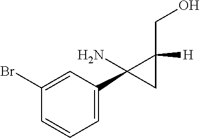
C1=C(C2(N)C([H])(CO)C2)C=C(Br)C=C1
